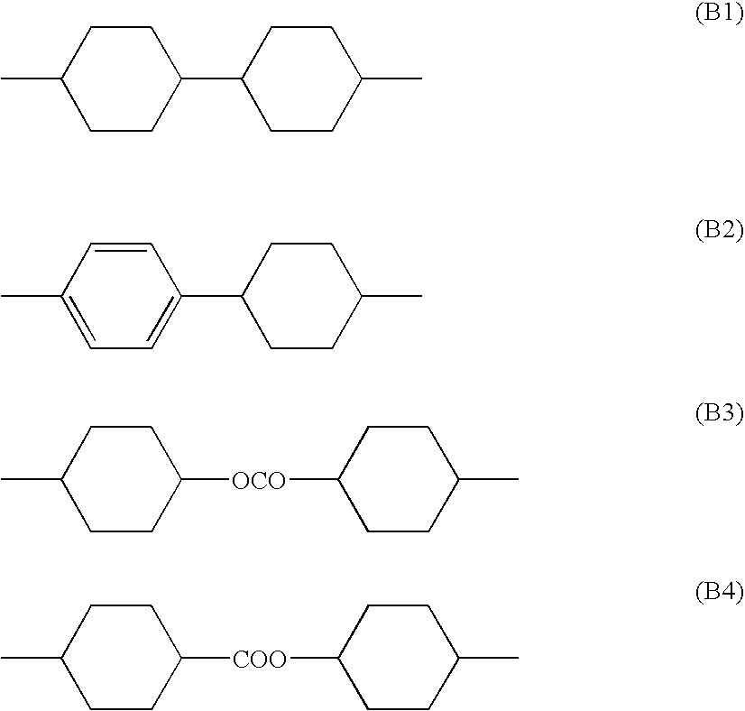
C1C(C2CCC(C)CC2)CCC(C)C1.C1=C(C2CCC(C)CC2)C=CC(C)=C1.CC1CCC([OCO]C2CCC(C)CC2)CC1.CC1CCC([COO]C2CCC(C)CC2)CC1
